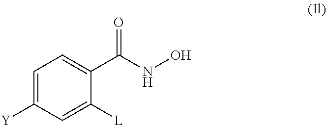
C1=C([Y])C=C([L])C(C(NO)=O)=C1
